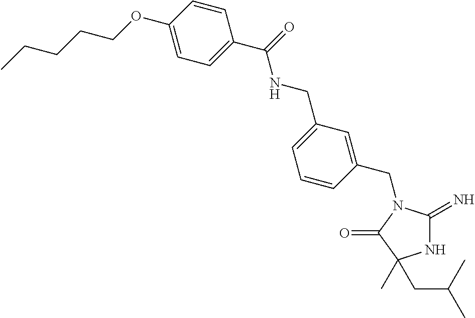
N1C(=N)N(CC2=CC(CNC(C3=CC=C(OCCCCC)C=C3)=O)=CC=C2)C(=O)C1(CC(C)C)C
